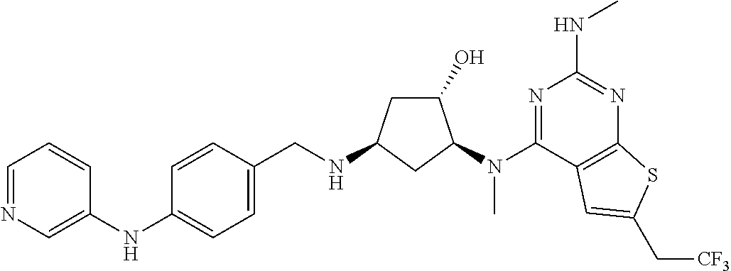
C1=CC(NC2=CN=CC=C2)=CC=C1CNC1CC(O)C(N(C2=NC(NC)=NC3=C2C=C(C[CF3])S3)C)C1
